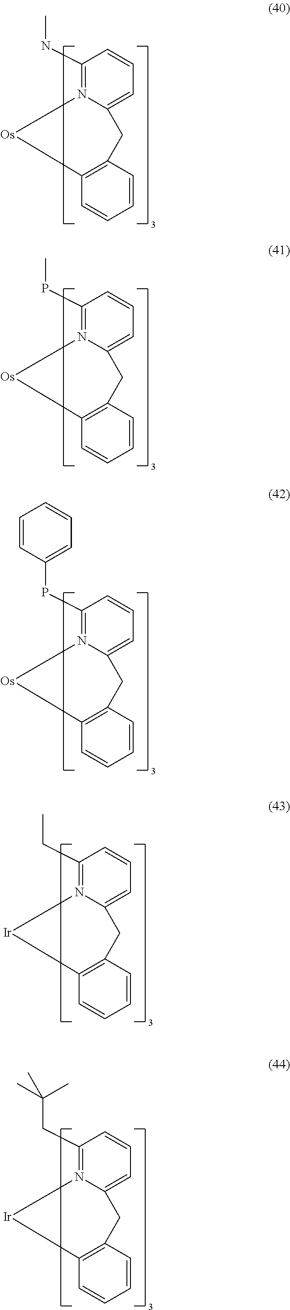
C1(NC)=N2C(=CC=C1)CC1=C(C=CC=C1)[Os]2.C1(PC)=N2C(=CC=C1)CC1=C(C=CC=C1)[Os]2.C1(PC2=CC=CC=C2)=N2C(=CC=C1)CC1=C(C=CC=C1)[Os]2.C1(CC)=N2C(=CC=C1)CC1=C(C=CC=C1)[Ir]2.C1(CC(C)(C)C)=N2C(=CC=C1)CC1=C(C=CC=C1)[Ir]2
